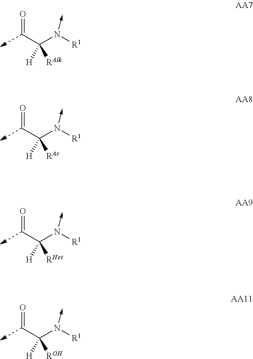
C(C(N([R1])->C)([H])[RAlk])=O.C(C(N([R1])->C)([H])[RAr])=O.C(C(N([R1])->C)([H])[RHet])=O.C(C(N([R1])->C)([H])[ROH])=O
